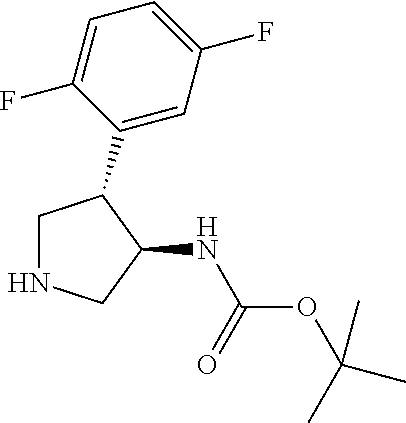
C1NCC(NC(=O)OC(C)(C)C)C1C1=CC(F)=CC=C1F
